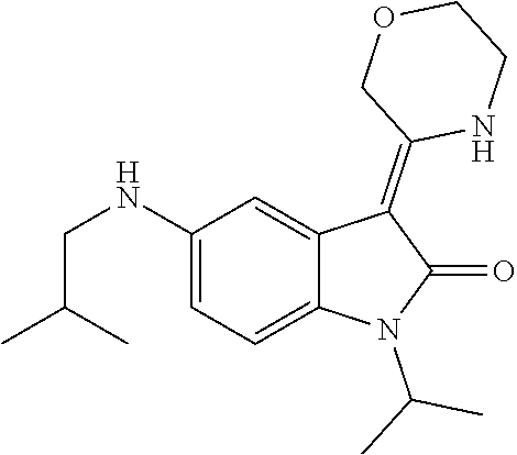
C1(NCC(C)C)=CC=C2C(=C1)C(=C1NCCOC1)C(=O)N2C(C)C
